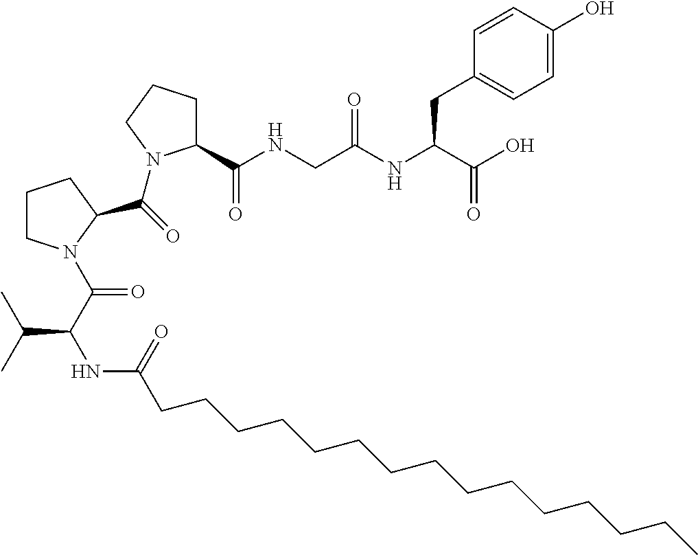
C1(C(NCC(NC(C(O)=O)CC2=CC=C(O)C=C2)=O)=O)CCCN1C(=O)C1N(C(C(NC(CCCCCCCCCCCCCCC)=O)C(C)C)=O)CCC1
